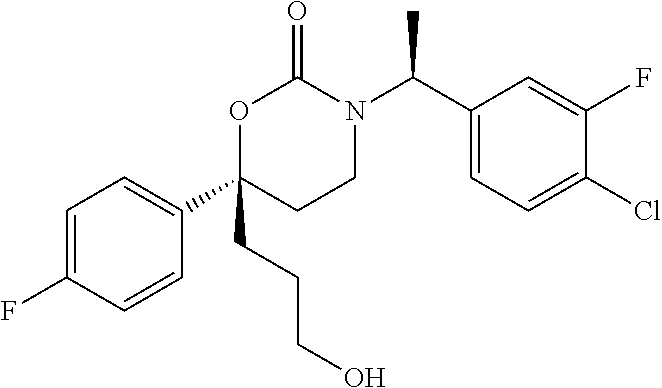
C1=C(F)C=CC(C2(CCCO)CCN(C(C3=CC=C(Cl)C(F)=C3)C)C(=O)O2)=C1
